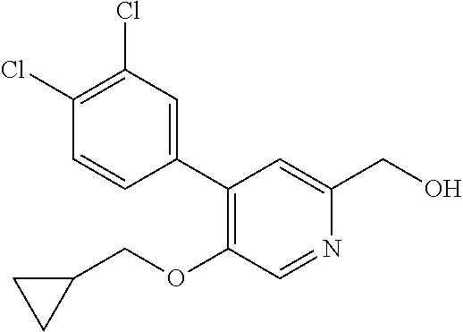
C1=CC(C2=C(OCC3CC3)C=NC(CO)=C2)=CC(Cl)=C1Cl
